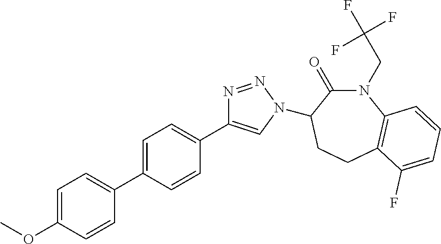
C1=C(OC)C=CC(C2=CC=C(C3=CN(C4C(=O)N(CC(F)(F)F)C5=C(CC4)C(F)=CC=C5)N=N3)C=C2)=C1
